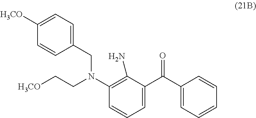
C1(N(CC[H3CO])CC2=CC=C([H3CO])C=C2)=C(N)C(C(C2=CC=CC=C2)=O)=CC=C1
